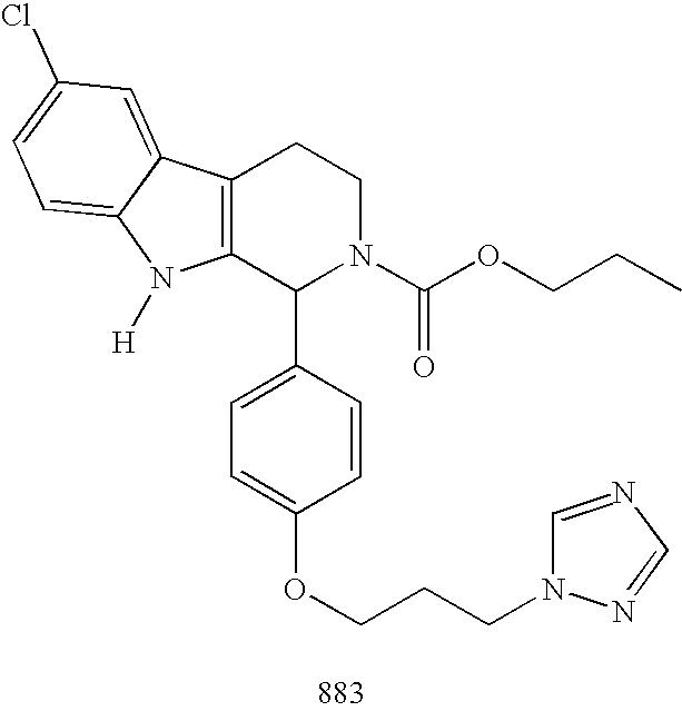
C12=C(C(C3=CC=C(OCCCN4C=NC=N4)C=C3)N(C(OCCC)=O)CC1)N([H])C1=CC=C(Cl)C=C21
